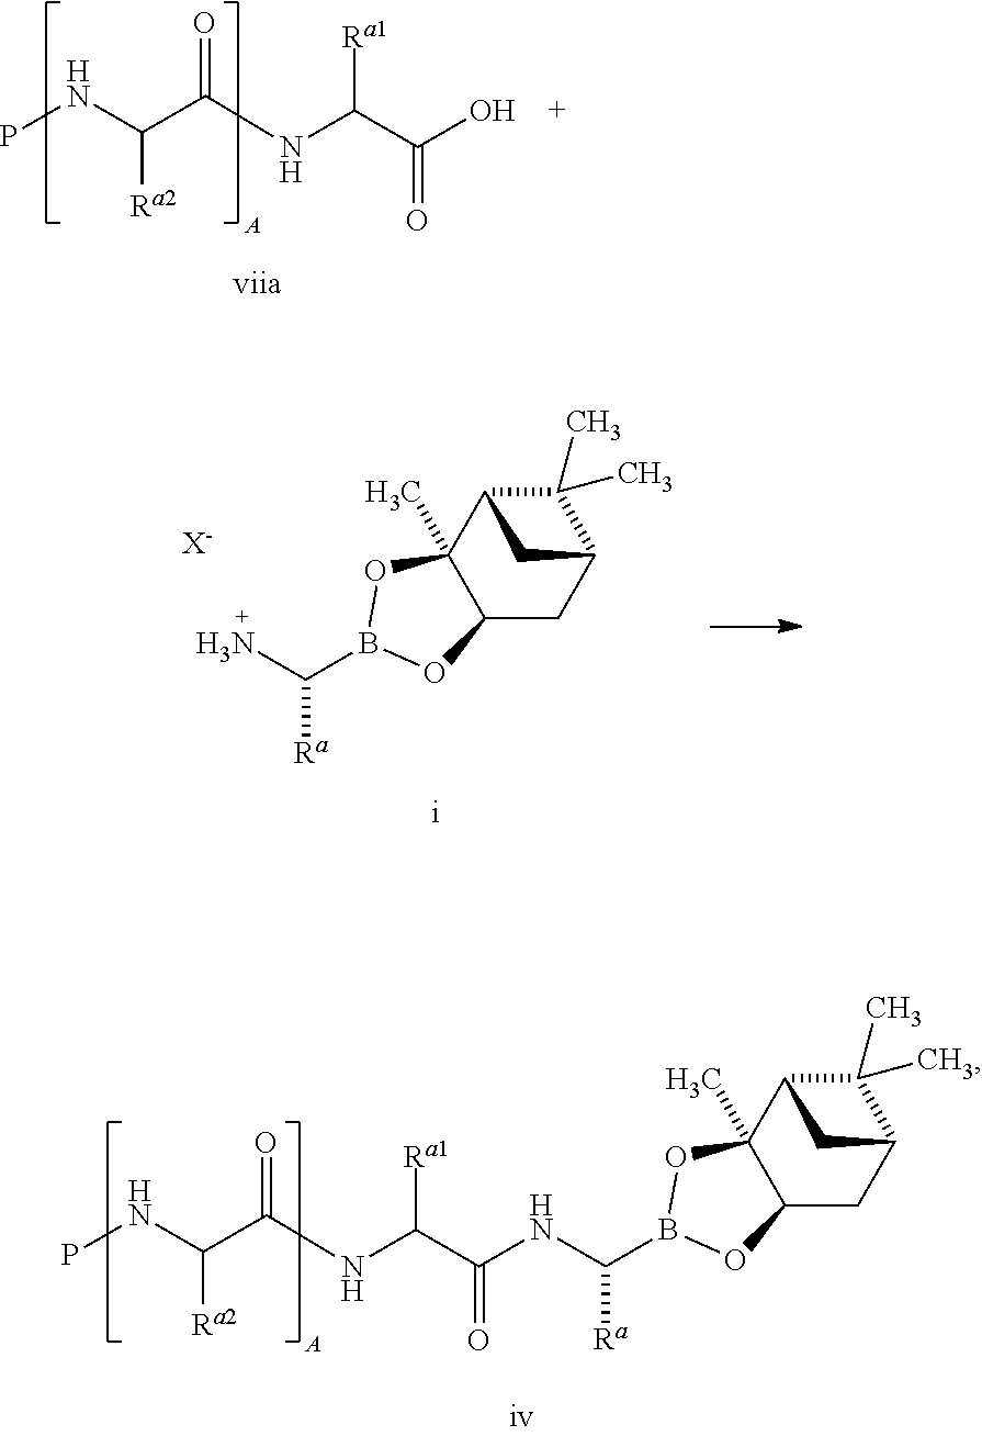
C(C(NC(C(O)=O)[Ra1])=O)(NP)[Ra2].C12CC3C(C)(C)C(C1(C)OB(C(N)[Ra])O2)C3.[X-].C(C(NC(C(NC([Ra])B1OC2(C)C(CC3C(C)(C)C2C3)O1)=O)[Ra1])=O)(NP)[Ra2]
